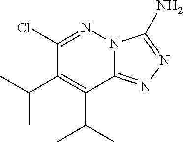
C1(Cl)=NN2C(=NN=C2N)C(C(C)C)=C1C(C)C
